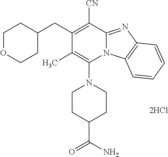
[2HCl].C1(C)=C(N2CCC(C(N)=O)CC2)N2C(=NC3=C2C=CC=C3)C([CN])=C1CC1CCOCC1
